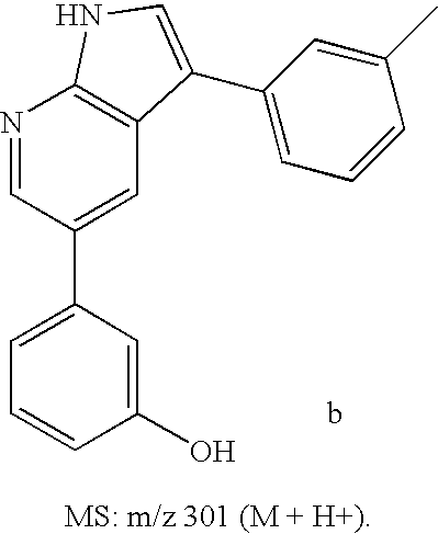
C1=C(C2=CC3=C(N=C2)NC=C3C2=CC=CC(C)=C2)C=C(O)C=C1
